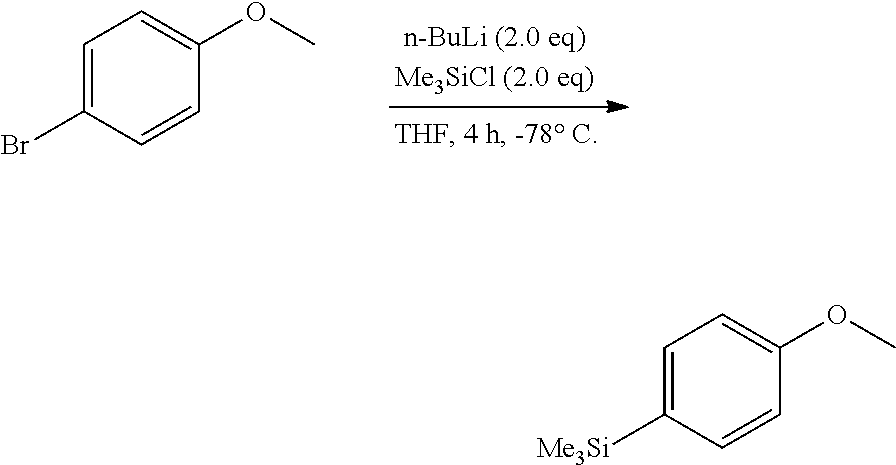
C1=C(Br)C=CC(OC)=C1.C1=C([Me3Si])C=CC(OC)=C1
